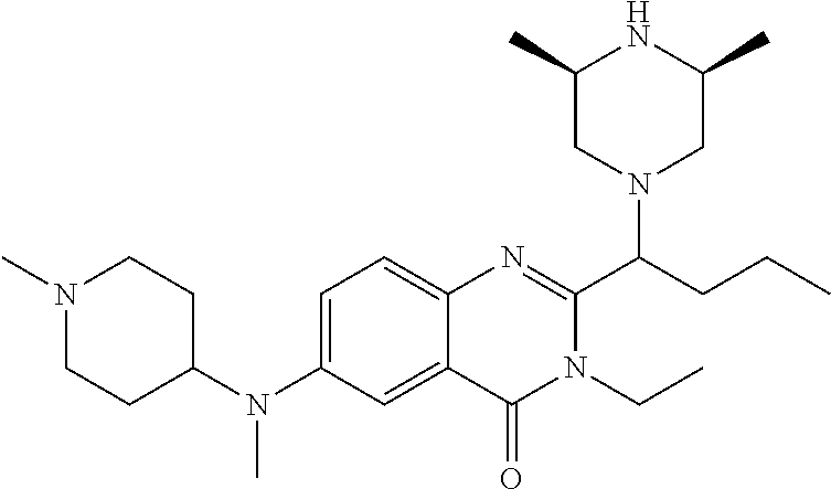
C1=C(N(C2CCN(C)CC2)C)C=C2C(=C1)N=C(C(CCC)N1CC(C)NC(C)C1)N(CC)C2=O
